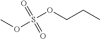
COS(=O)(=O)OCCC
